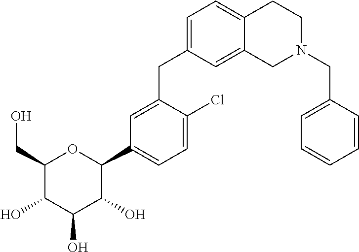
C1(CO)C(O)C(O)C(O)C(C2=CC=C(Cl)C(CC3=CC=C4C(=C3)CN(CC3=CC=CC=C3)CC4)=C2)O1
